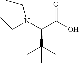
N(C(C(O)=O)C(C)(C)C)(CC)CC
